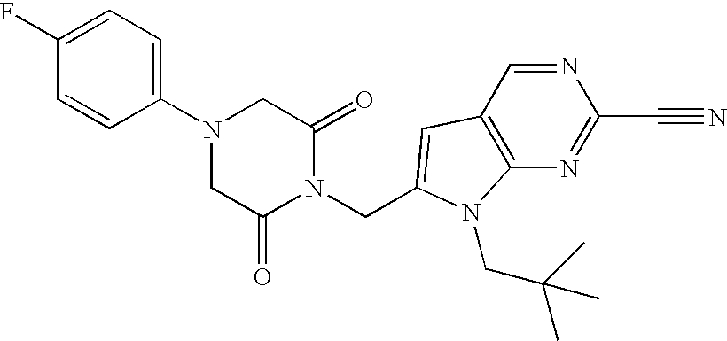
C1(N2CC(=O)N(CC3=CC4=C(N=C(C#N)N=C4)N3CC(C)(C)C)C(=O)C2)=CC=C(F)C=C1
